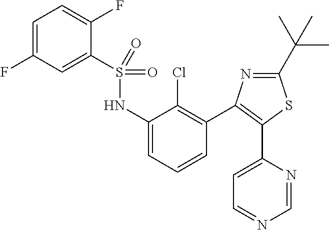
C1=C(F)C=C(S(NC2=CC=CC(C3=C(C4=CC=NC=N4)SC(C(C)(C)C)=N3)=C2Cl)(=O)=O)C(F)=C1
